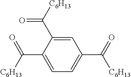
C1(C([C6H13])=O)=CC(C([C6H13])=O)=CC=C1C([C6H13])=O
